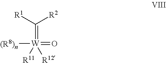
[R1]C([R2])=[W]([(R8)n])(=O)([R11])[R12]
